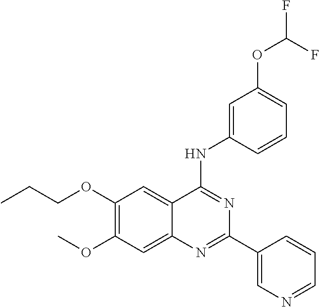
C(COC1=C(OC)C=C2C(=C1)C(NC1=CC(OC(F)F)=CC=C1)=NC(C1=CN=CC=C1)=N2)C
